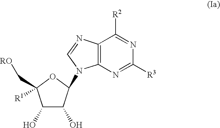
C12=C(N=C([R3])N=C1[R2])N(C1C(O)C(O)C(C[RO])([R1])O1)C=N2
